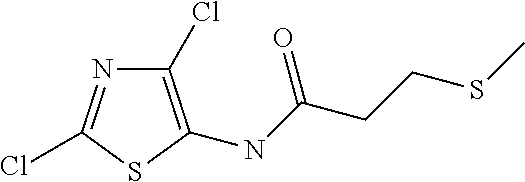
C1(Cl)=C(NC(CCSC)=O)SC(Cl)=N1
